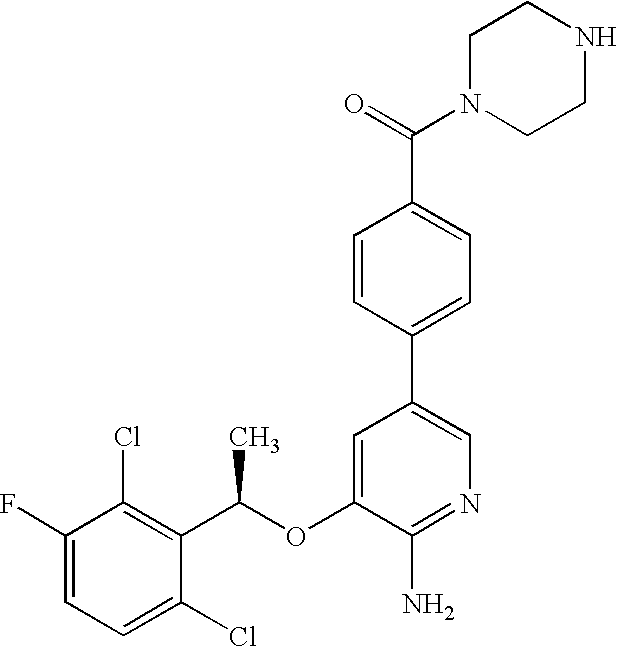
C1(F)=CC=C(Cl)C(C(C)OC2=CC(C3=CC=C(C(=O)N4CCNCC4)C=C3)=CN=C2N)=C1Cl
